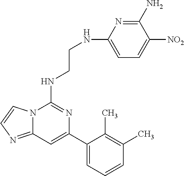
C12=NC=CN1C(NCCNC1=CC=C([NO2])C(N)=N1)=NC(C1=CC=CC(C)=C1C)=C2
